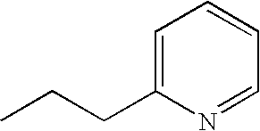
C1=C(CCC)N=CC=C1
